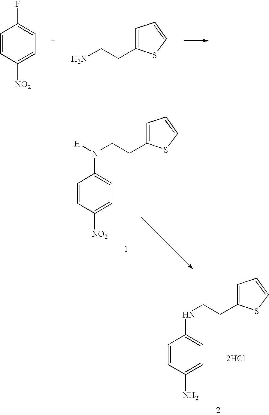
FC1=CC=C([NO2])C=C1.NCCC1=CC=CS1.C1=CC([NO2])=CC=C1N([H])CCC1=CC=CS1.C1=CC(N)=CC=C1NCCC1=CC=CS1.[2HCl]
